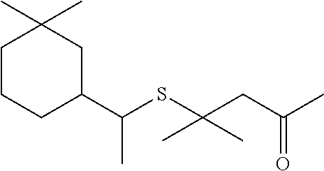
C(C(=O)C)C(SC(C1CCCC(C)(C)C1)C)(C)C
